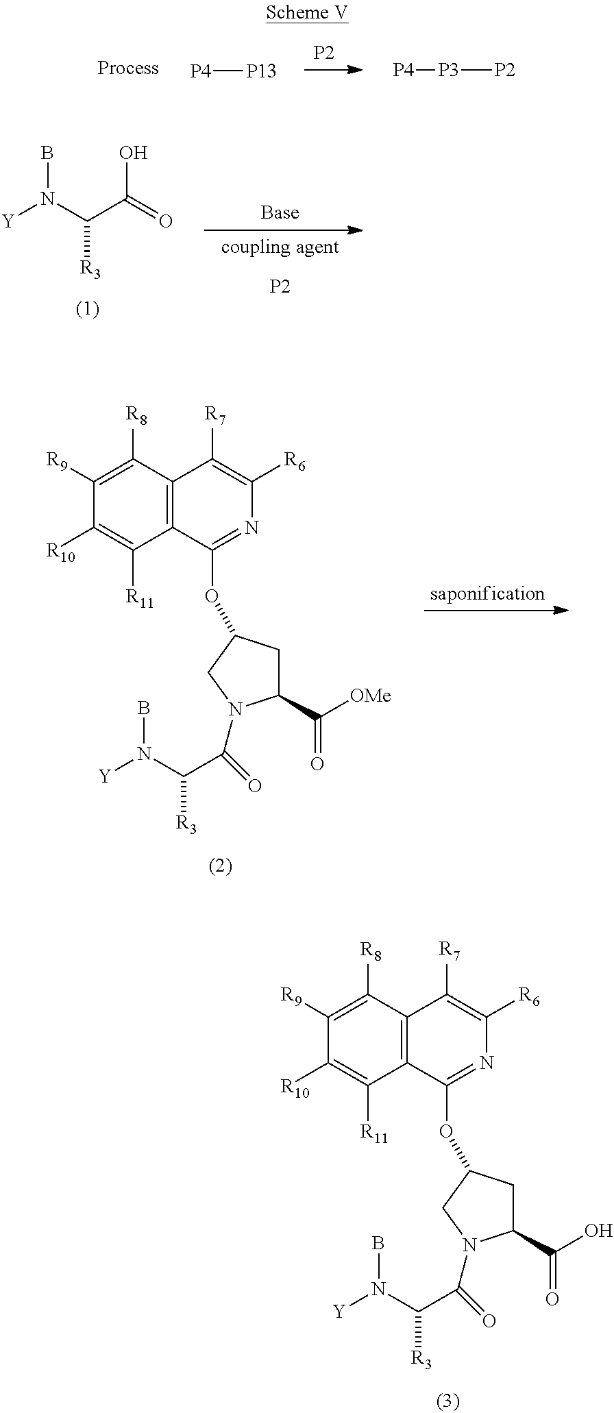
[P4][P13].[P2].[P4][P3][P2].[P2].BN(C(C(=O)O)[R3])[Y].C1([R9])=C([R8])C2=C(C([R11])=C1[R10])C(OC1CC(C([OMe])=O)N(C(=O)C(N([Y])B)[R3])C1)=NC([R6])=C2[R7].C1([R9])=C([R8])C2=C(C([R11])=C1[R10])C(OC1CC(C(O)=O)N(C(=O)C(N([Y])B)[R3])C1)=NC([R6])=C2[R7]
